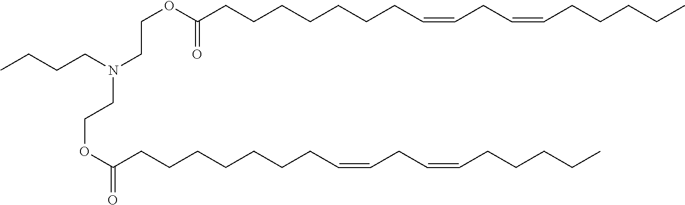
CCCCCC=CCC=CCCCCCCCC(OCCN(CCCC)CCOC(CCCCCCCC=CCC=CCCCCC)=O)=O
